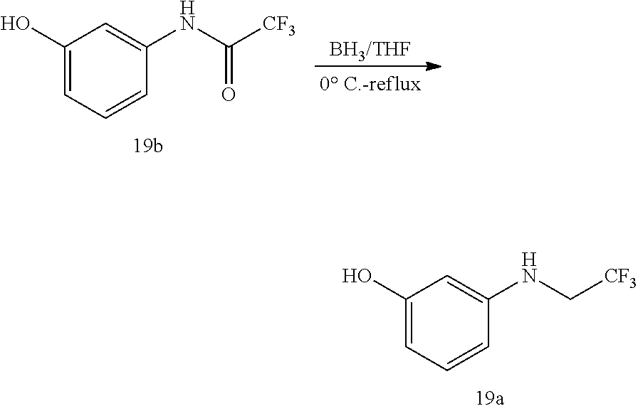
C1(O)=CC=CC(NC([CF3])=O)=C1.[BH3/THF].C1(O)=CC=CC(NC[CF3])=C1
